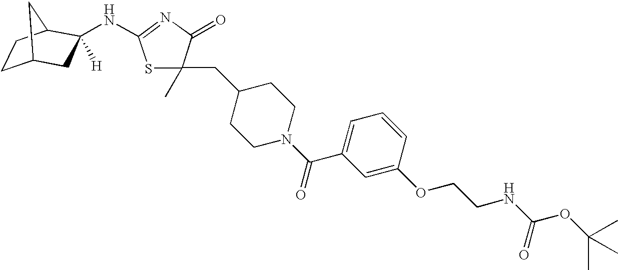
C1C2CC(NC3=NC(=O)C(C)(CC4CCN(C(=O)C5=CC=CC(OCCNC(OC(C)(C)C)=O)=C5)CC4)S3)([H])C(C1)C2
